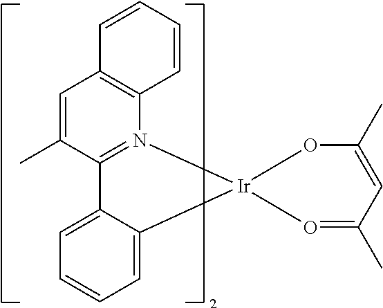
[Ir]12(OC(C)=CC(C)=O1)N1=C(C(C)=CC3=C1C=CC=C3)C1=CC=CC=C21
